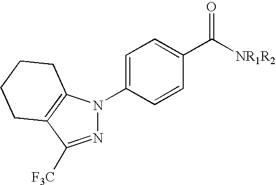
N1=C([F3C])C2=C(N1C1=CC=C(C([NR1R2])=O)C=C1)CCCC2
